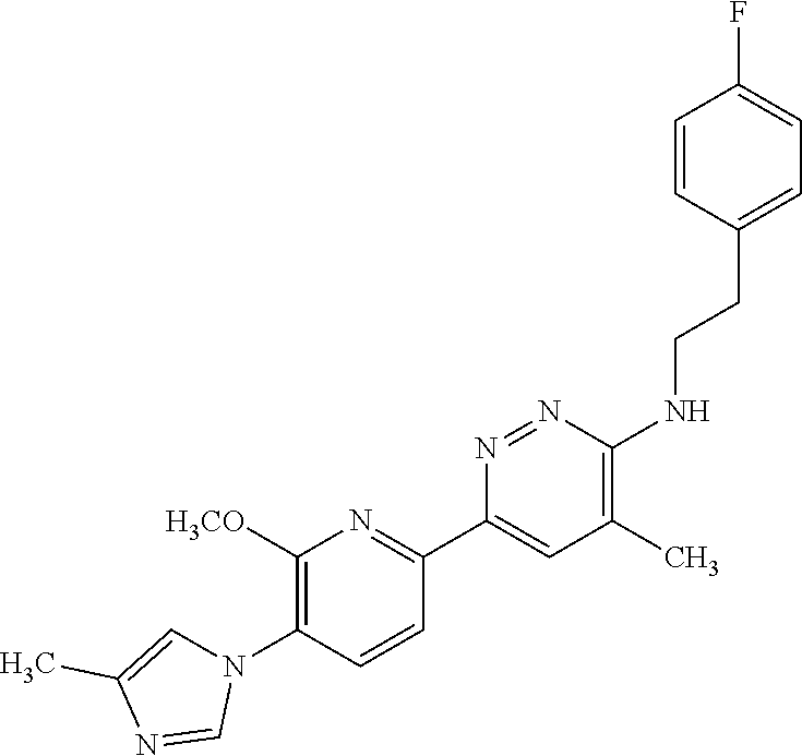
C1([H3CO])=C(N2C=C(C)N=C2)C=CC(C2=CC(C)=C(NCCC3=CC=C(F)C=C3)N=N2)=N1
